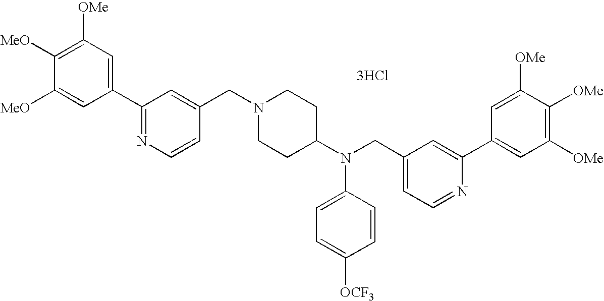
C1=C([MeO])C([MeO])=C([OMe])C=C1C1=NC=CC(CN2CCC(N(CC3=CC=NC(C4=CC([OMe])=C([OMe])C([OMe])=C4)=C3)C3=CC=C([OCF3])C=C3)CC2)=C1.[3HCl]
